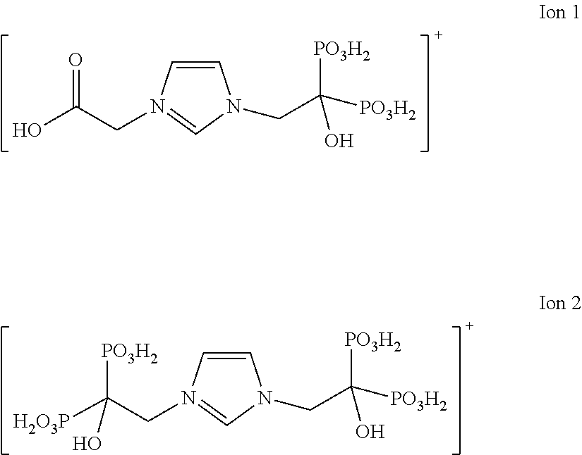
C1=CN(CC([PO3H2])([PO3H2])O)C=N1CC(O)=O.C1=CN(CC([PO3H2])([PO3H2])O)C=N1CC([H2O3P])([PO3H2])O
